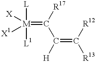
[M](=C([R17])C(=C([R12])[R13])[H])([L])([L1])([X])[X1]
